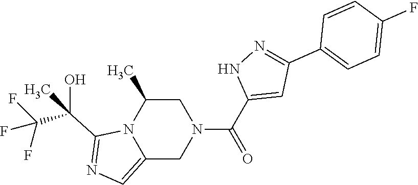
C1C(C)N2C(=CN=C2C(C(F)(F)F)(O)C)CN1C(C1=CC(C2=CC=C(F)C=C2)=NN1)=O
